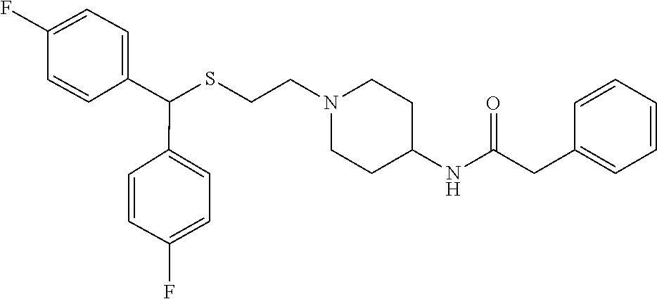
S(CCN1CCC(NC(CC2=CC=CC=C2)=O)CC1)C(C1=CC=C(F)C=C1)C1=CC=C(F)C=C1
